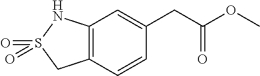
C12=C(C=CC(CC(=O)OC)=C1)CS(=O)(=O)N2
